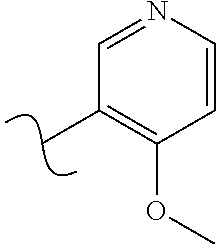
CC1=C(OC)C=CN=C1
